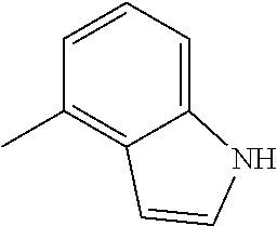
C12=CC=CC(C)=C1C=CN2
